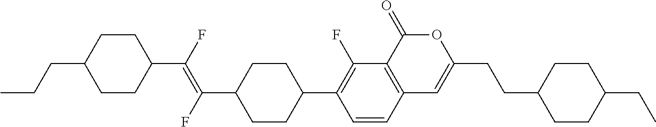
C12=C(C(=O)OC(CCC3CCC(CC)CC3)=C1)C(F)=C(C1CCC(C(F)=C(C3CCC(CCC)CC3)F)CC1)C=C2
